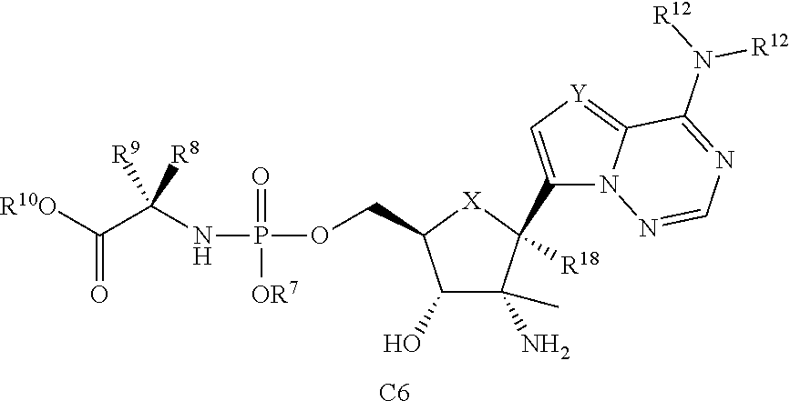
C(=O)([R10O])C(NP(=O)([OR7])OCC1C(O)C(N)(C)C(C2=C[Y]=C3N2N=CN=C3N([R12])[R12])([R18])[X]1)([R9])[R8].[C6]
